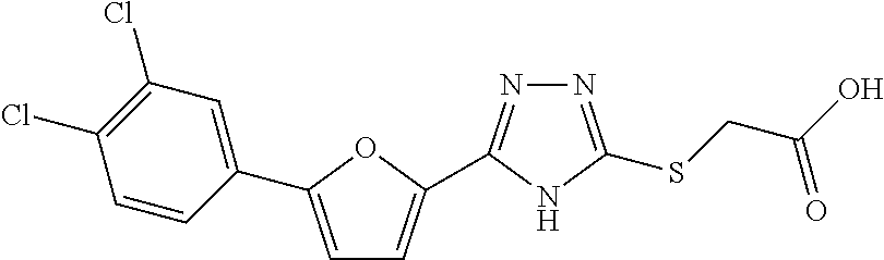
N1=C(C2=CC=C(C3=CC(Cl)=C(Cl)C=C3)O2)NC(SCC(O)=O)=N1
